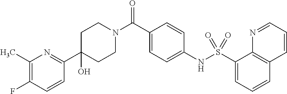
C1(O)(C2=NC(C)=C(F)C=C2)CCN(C(C2=CC=C(NS(C3=CC=CC4=C3N=CC=C4)(=O)=O)C=C2)=O)CC1
